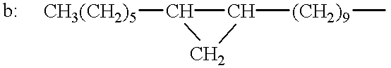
[CH3(CH2)5]C1C([(CH2)9]C)C1
